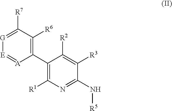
C1(C2=C([R1])N=C(N[R5])C([R3])=C2[R2])=C([R6])C([R7])=[G][E]=[A]1
